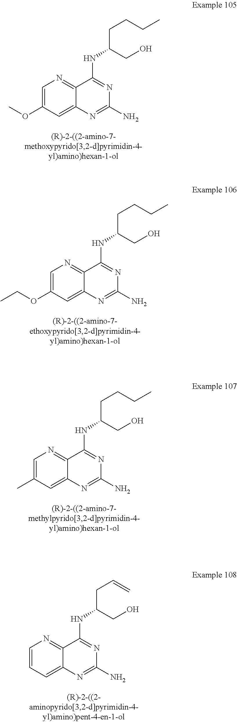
C12=CC(OC)=CN=C1C(NC(CCCC)CO)=NC(N)=N2.C12=CC(OCC)=CN=C1C(NC(CCCC)CO)=NC(N)=N2.C12=CC(C)=CN=C1C(NC(CCCC)CO)=NC(N)=N2.C12=CC=CN=C1C(NC(CC=C)CO)=NC(N)=N2
